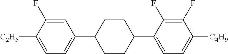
C1=C(F)C([C2H5])=CC=C1C1CCC(C2=CC=C([C4H9])C(F)=C2F)CC1
